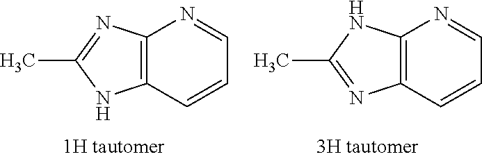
C12=C(N=C(C)N1)N=CC=C2.C12=C(NC(C)=N1)N=CC=C2
